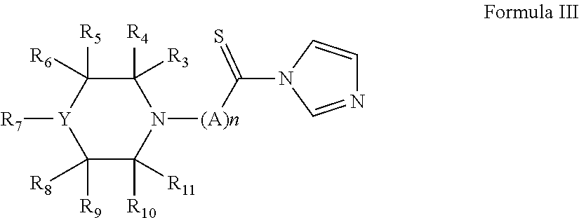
C1([R3])([R4])C([R6])([R5])[Y]([R7])C([R8])([R9])C([R11])([R10])N1[(A)n]C(N1C=NC=C1)=S
